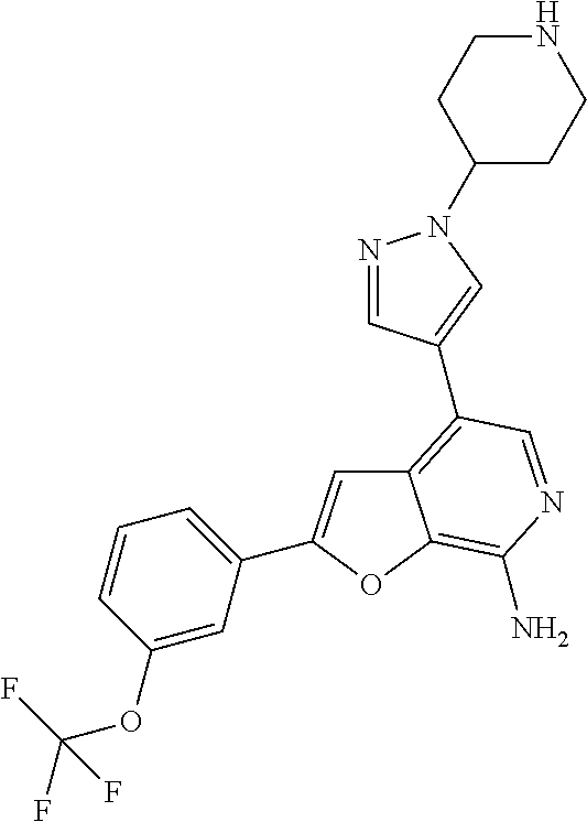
C12=C(C3=CN(C4CCNCC4)N=C3)C=NC(N)=C1OC(C1=CC=CC(OC(F)(F)F)=C1)=C2
